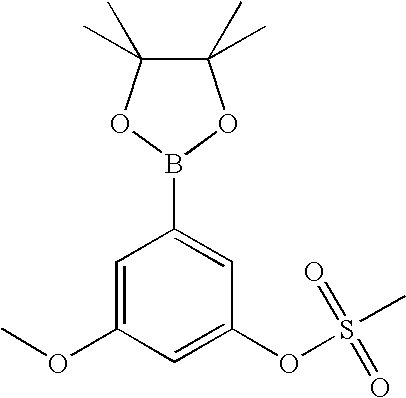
C1=C(OC)C=C(OS(C)(=O)=O)C=C1B1OC(C)(C)C(C)(C)O1
